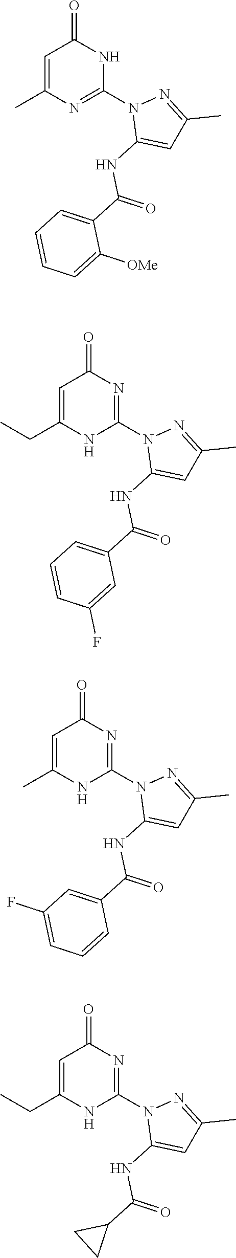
C1=C(C)N=C(N2C(NC(C3=CC=CC=C3[OMe])=O)=CC(C)=N2)NC1=O.C1=C(CC)NC(N2C(NC(C3=CC=CC(F)=C3)=O)=CC(C)=N2)=NC1=O.C1=C(C)NC(N2C(NC(C3=CC(F)=CC=C3)=O)=CC(C)=N2)=NC1=O.C1=C(CC)NC(N2C(NC(C3CC3)=O)=CC(C)=N2)=NC1=O
